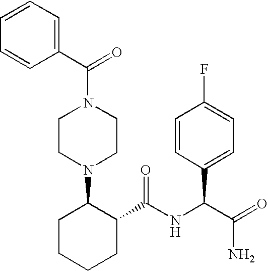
C1CN(C2CCCCC2C(NC(C(=O)N)C2=CC=C(F)C=C2)=O)CCN1C(C1=CC=CC=C1)=O
